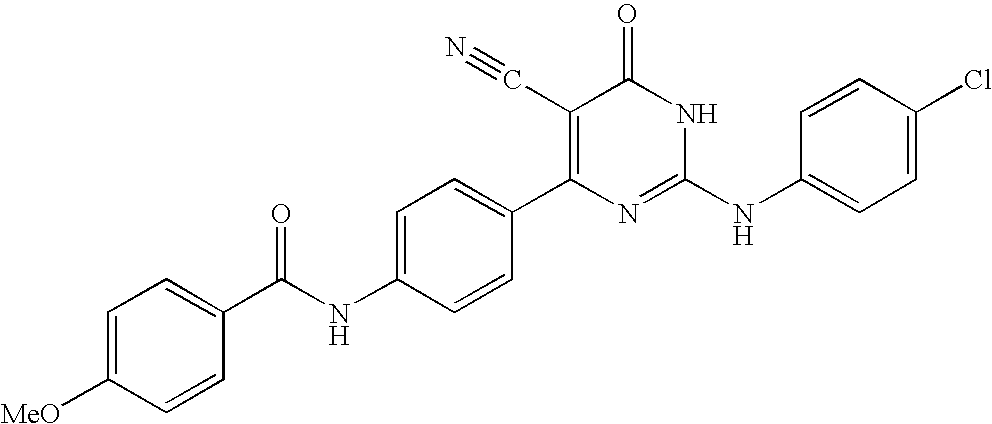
C1=CC(C2=C(C#N)C(=O)NC(NC3=CC=C(Cl)C=C3)=N2)=CC=C1NC(=O)C1=CC=C([MeO])C=C1
